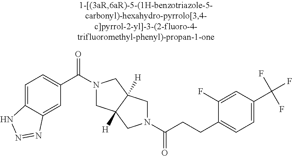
C(CCC1=CC=C(C(F)(F)F)C=C1F)(=O)N1CC2([H])CN(C(=O)C3=CC=C4C(=C3)N=NN4)CC2([H])C1
